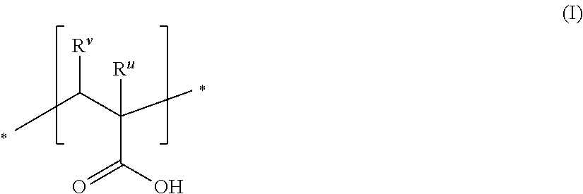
CC(C(C)(C(O)=O)[Ru])[Rv]
